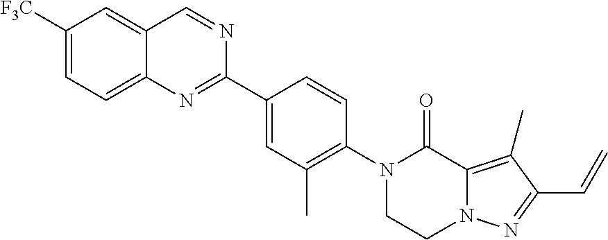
C1([F3C])=CC=C2C(=C1)C=NC(C1=CC(C)=C(N3CCN4C(=C(C)C(C=C)=N4)C3=O)C=C1)=N2
